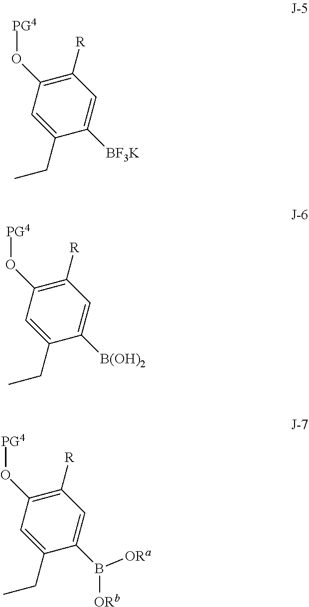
C1([R])=C(O[PG4])C=C(CC)C([BF3K])=C1.C1([R])=C(O[PG4])C=C(CC)C([B(OH)2])=C1.C1([R])=C(O[PG4])C=C(CC)C(B([ORb])[ORa])=C1
